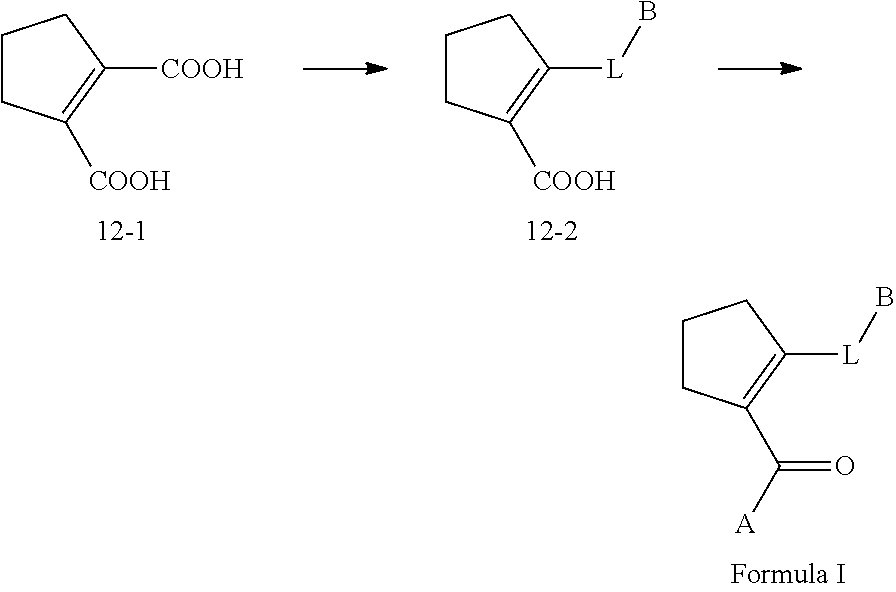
C1CC([COOH])=C([L]B)C1.C1CC([COOH])=C([COOH])C1.C1CC(C([A])=O)=C([L]B)C1
